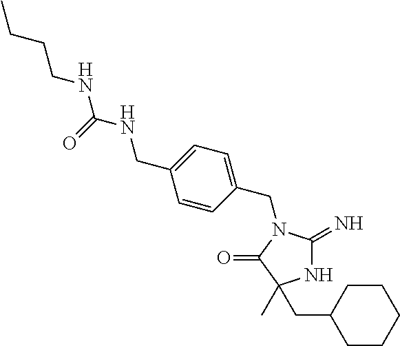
N1C(=N)N(CC2=CC=C(CNC(NCCCC)=O)C=C2)C(=O)C1(C)CC1CCCCC1
